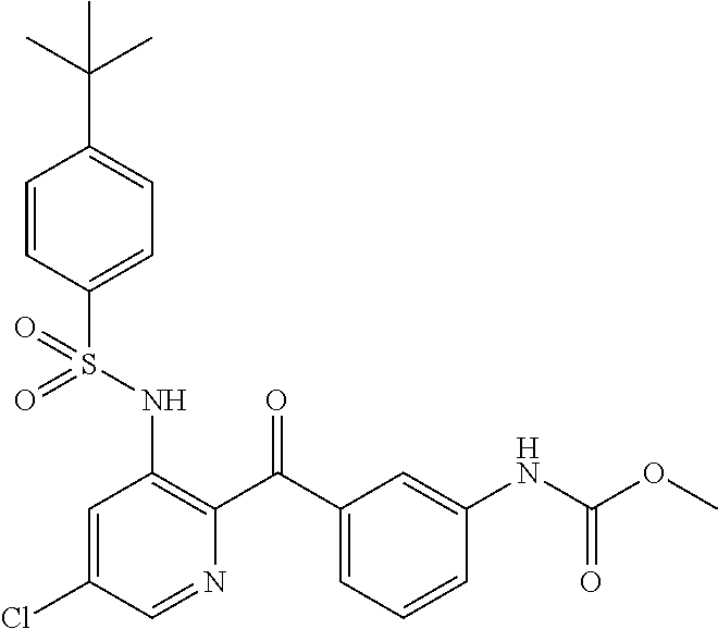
C1=CC(S(NC2=C(C(C3=CC=CC(NC(OC)=O)=C3)=O)N=CC(Cl)=C2)(=O)=O)=CC=C1C(C)(C)C
